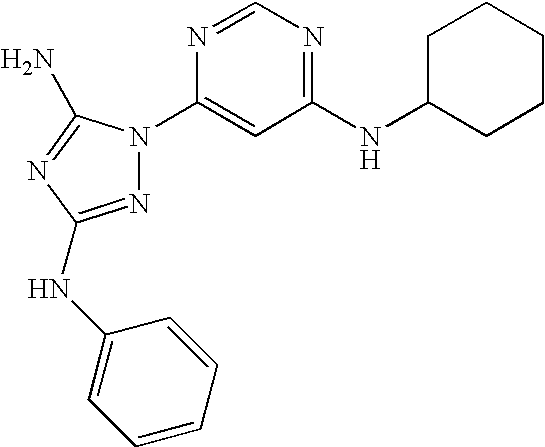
N1=C(NC2=CC=CC=C2)N=C(N)N1C1=CC(NC2CCCCC2)=NC=N1
